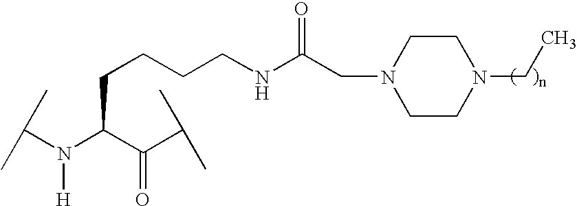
C(N(C(C(C(C)C)=O)CCCCNC(CN1CCN(CC)CC1)=O)[H])(C)C
